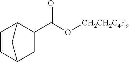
C1(C(O[CH2CH2C4F9])=O)C2C=CC(C1)C2
